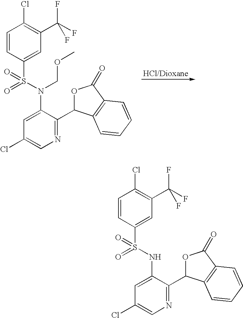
C1=CC(S(N(C2=CC(Cl)=CN=C2C2OC(=O)C3=C2C=CC=C3)COC)(=O)=O)=CC(C(F)(F)F)=C1Cl.C1=CC(S(NC2=CC(Cl)=CN=C2C2OC(=O)C3=C2C=CC=C3)(=O)=O)=CC(C(F)(F)F)=C1Cl
